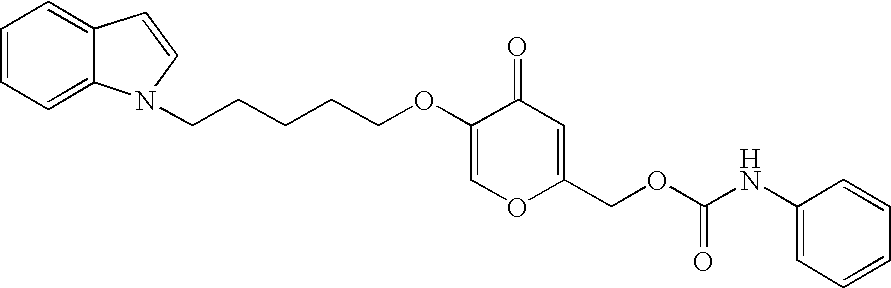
C1=CC=C2C(=C1)C=CN2CCCCCOC1=COC(COC(NC2=CC=CC=C2)=O)=CC1=O
